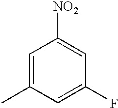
C1=C(C)C=C(F)C=C1[NO2]
